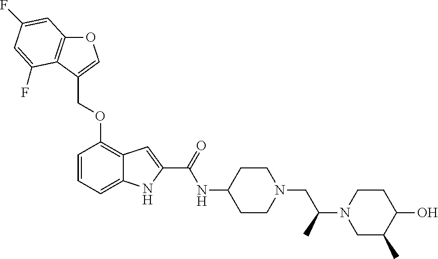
O1C2=C(C(COC3=C4C(=CC=C3)NC(C(=O)NC3CCN(CC(N5CC(C)C(O)CC5)C)CC3)=C4)=C1)C(F)=CC(F)=C2
